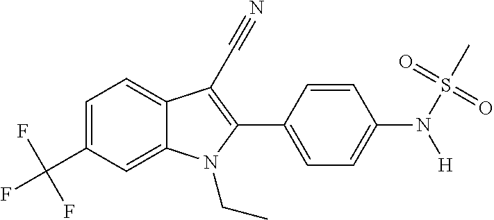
C1=C(C(F)(F)F)C=C2C(=C1)C(C#N)=C(C1=CC=C(N([H])S(C)(=O)=O)C=C1)N2CC
